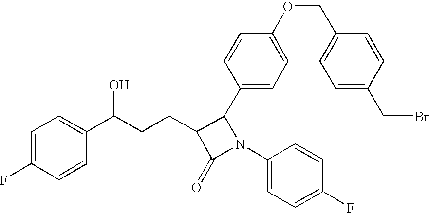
C1=C(F)C=CC(C(CCC2C(=O)N(C3=CC=C(F)C=C3)C2C2=CC=C(OCC3=CC=C(CBr)C=C3)C=C2)O)=C1
